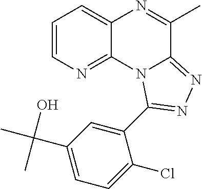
C1=CN=C2C(=C1)N=C(C)C1=NN=C(C3=CC(C(C)(O)C)=CC=C3Cl)N21
